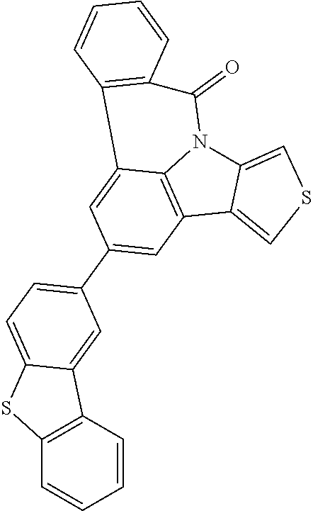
N12C3=C(C=C(C4=CC=C5C(=C4)C4=C(S5)C=CC=C4)C=C3C3=C(C=CC=C3)C1=O)C1=CSC=C21
